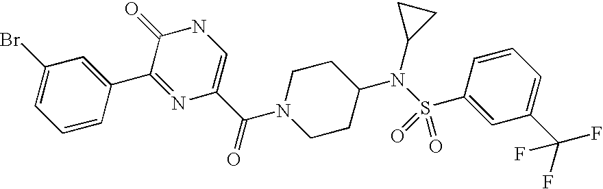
C1(Br)=CC=CC(C2=NC(C(=O)N3CCC(N(S(C4=CC(C(F)(F)F)=CC=C4)(=O)=O)C4CC4)CC3)=CNC2=O)=C1
